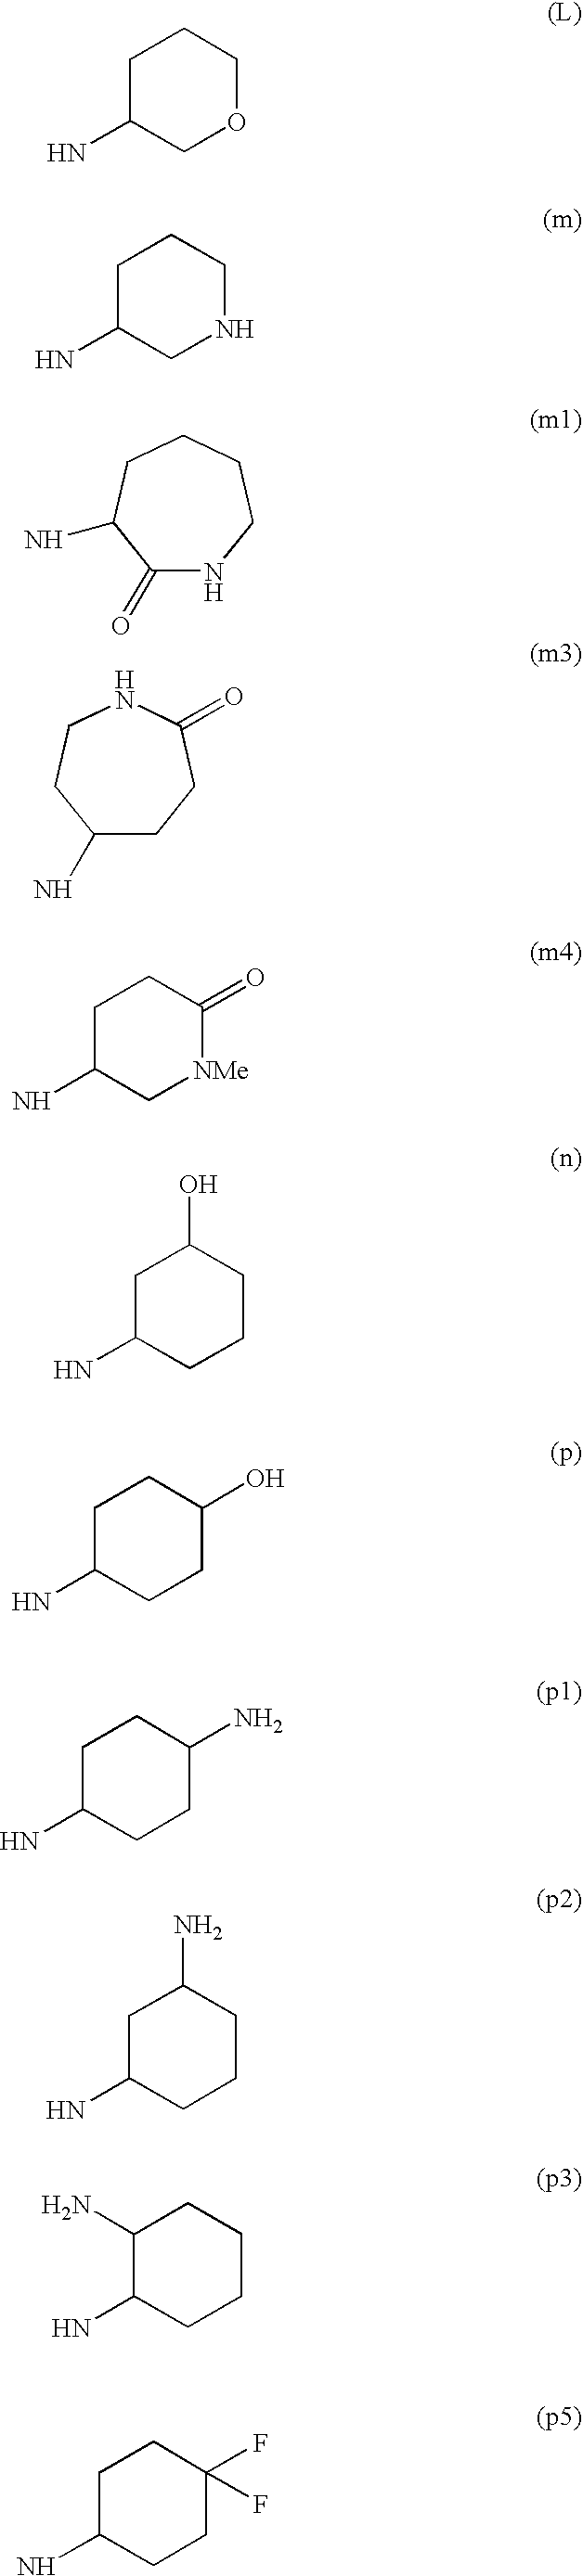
C1C(N)COCC1.C1C(N)CNCC1.C1(=O)NCCCCC1N.C1(N)CCC(=O)NCC1.C1C(N)C[NMe]C(=O)C1.C1C(N)CCCC1O.C1C(N)CCC(O)C1.C1C(N)CCC(N)C1.C1C(N)CCCC1N.C1(N)C(N)CCCC1.C1C(N)CCC(F)(F)C1
